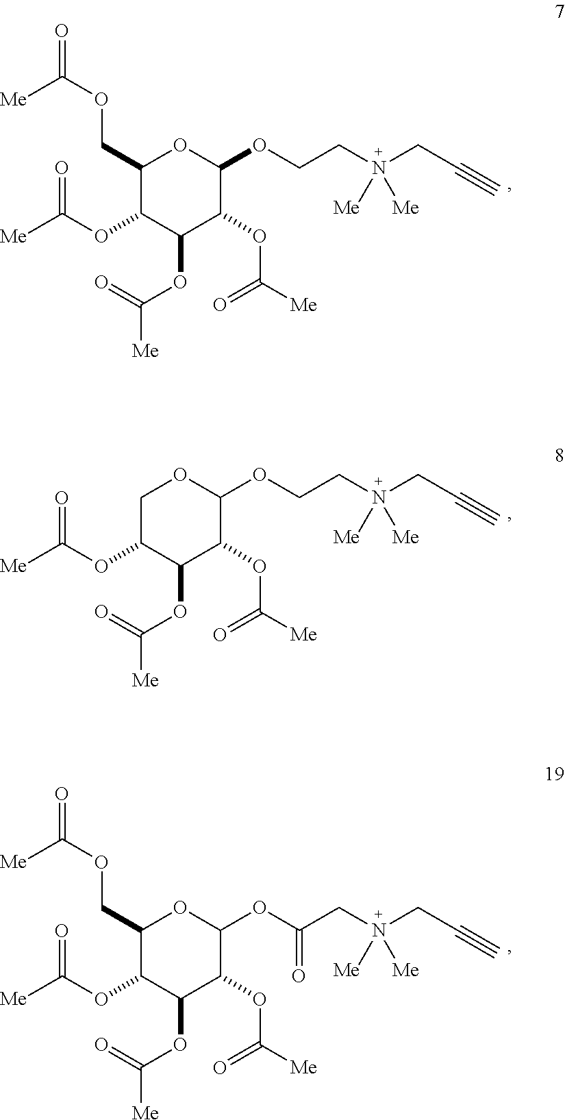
C1(COC(=O)[Me])C(OC(=O)[Me])C(OC(=O)[Me])C(OC(=O)[Me])C(OCCN(CC#C)([Me])[Me])O1.C1C(OC(=O)[Me])C(OC(=O)[Me])C(OC(=O)[Me])C(OCCN(CC#C)([Me])[Me])O1.C1(COC(=O)[Me])C(OC(=O)[Me])C(OC(=O)[Me])C(OC(=O)[Me])C(OC(CN(CC#C)([Me])[Me])=O)O1
